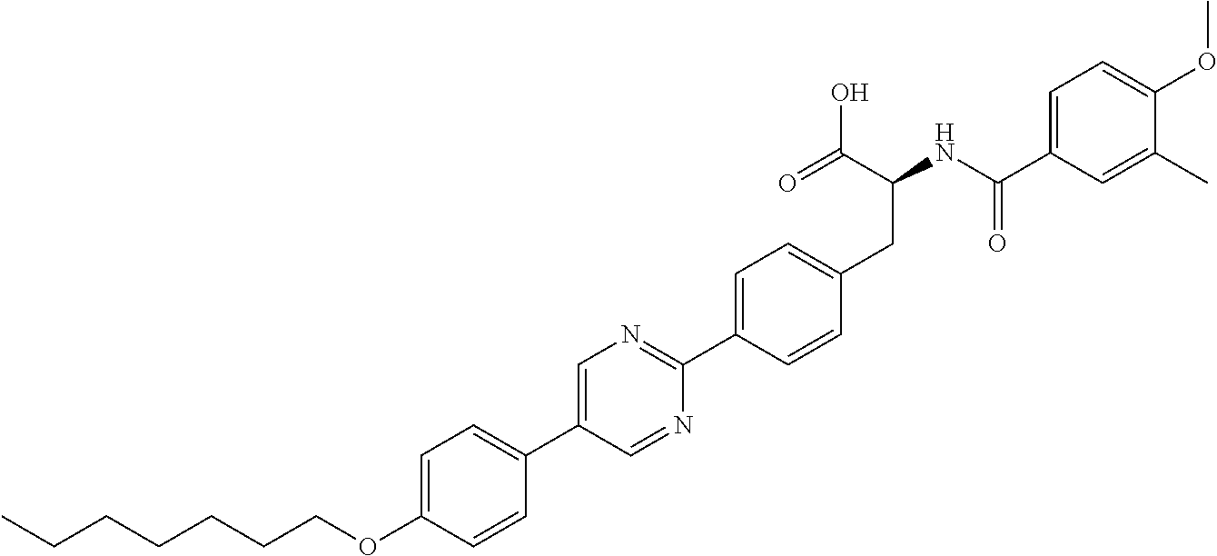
C(OC1=CC=C(C2=CN=C(C3=CC=C(CC(NC(C4=CC=C(OC)C(C)=C4)=O)C(O)=O)C=C3)N=C2)C=C1)CCCCCC
